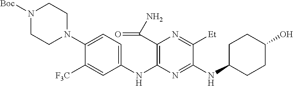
C1(NC2=C(C(N)=O)N=C([Et])C(NC3CCC(O)CC3)=N2)=CC=C(N2CCN([Boc])CC2)C([F3C])=C1
